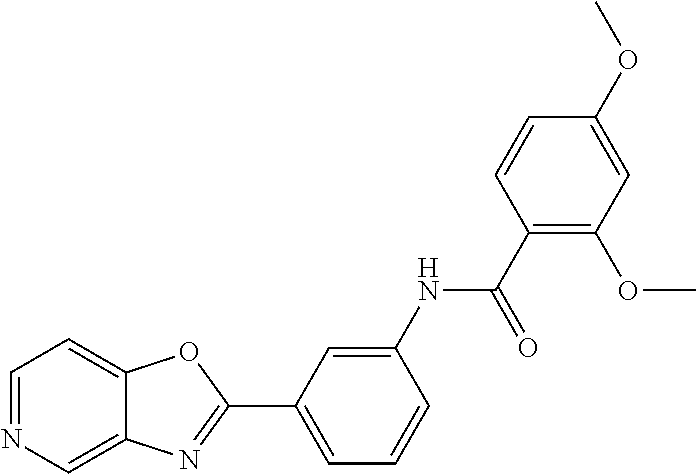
C1=NC=C2C(=C1)OC(C1=CC=CC(NC(C3=C(OC)C=C(OC)C=C3)=O)=C1)=N2
